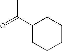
C(C)(C1CCCCC1)=O
